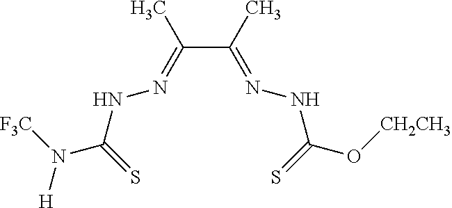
C(C(=NNC(O[CH2CH3])=S)C)(=NNC(N([F3C])[H])=S)C
